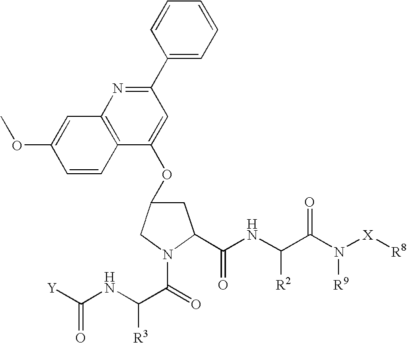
C1(OC2=CC(C3=CC=CC=C3)=NC3=C2C=CC(OC)=C3)CC(C(NC(C(N([X][R8])[R9])=O)[R2])=O)N(C(=O)C(NC([Y])=O)[R3])C1
